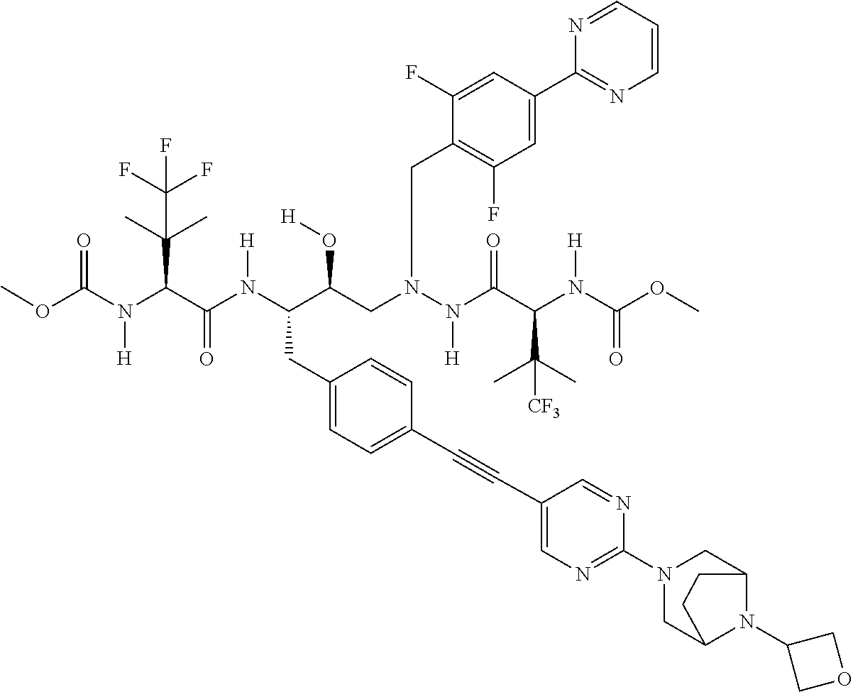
COC(N(C(C(N(C(C(CN(N(C(C(N(C(OC)=O)[H])C(C)(C)[CF3])=O)[H])CC1=C(F)C=C(C2=NC=CC=N2)C=C1F)O[H])CC1=CC=C(C#CC2=CN=C(N3CC4N(C5COC5)C(C3)CC4)N=C2)C=C1)[H])=O)C(C)(C)C(F)(F)F)[H])=O
